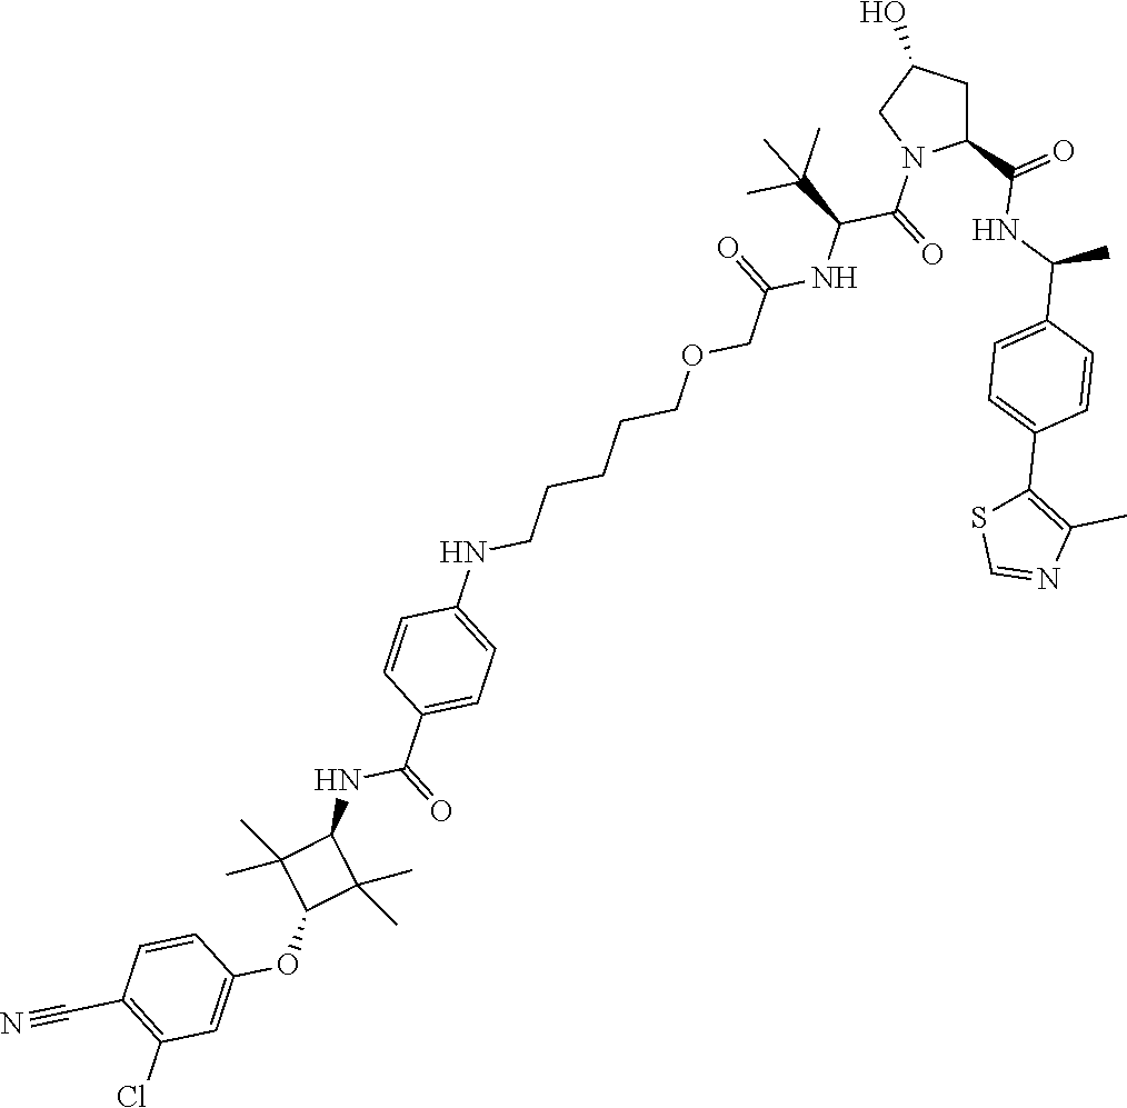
C1C(C(=O)NC(C2=CC=C(C3=C(C)N=CS3)C=C2)C)N(C(=O)C(C(C)(C)C)NC(=O)COCCCCCNC2=CC=C(C(=O)NC3C(C)(C)C(OC4=CC(Cl)=C(C#N)C=C4)C3(C)C)C=C2)CC1O
